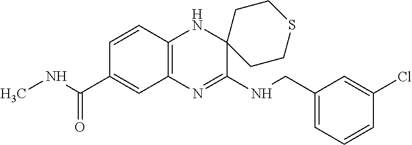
C12=C(N=C(NCC3=CC=CC(Cl)=C3)C3(N1)CCSCC3)C=C(C(NC)=O)C=C2
